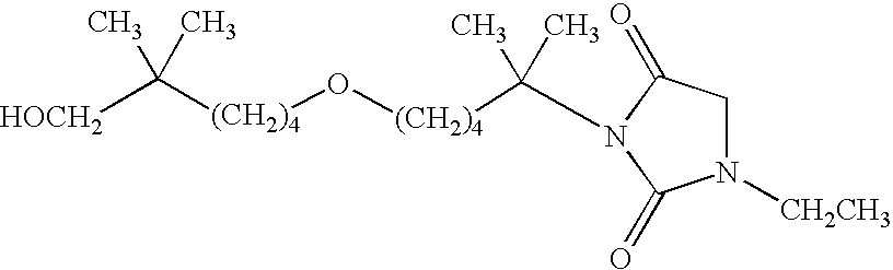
C([(CH2)4]O[(CH2)4]C(C)(C)N1C(=O)CN([CH2CH3])C1=O)(C)(C)[HOCH2]
